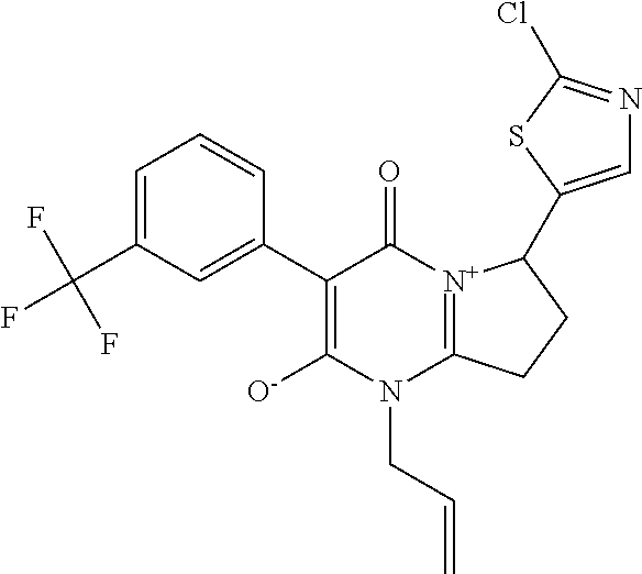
C1(C(F)(F)F)=CC=CC(C2=C([O-])N(CC=C)C3=[N+](C2=O)C(C2=CN=C(Cl)S2)CC3)=C1
